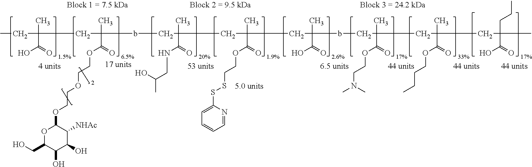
CC(bCC(C)(C(=O)NCC(C)O)CC(C)(C(=O)OCCSSC1=CC=CC=N1)CC(bCC(C)(C(=O)OCCN(C)C)CC(C)(CC(CCC)(C)C(=O)O)C(=O)OCCCC)(C)C(=O)O)(CC(C)(CC)C(=O)O)C(=O)OCCOCCOC1OC(CO)C(O)C(O)C1[NHAc]
